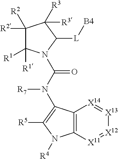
C1([R2])([R2])C([R1])([R1])N(C(N(C2=C([R5])N([R4])C3=C2[X14]=[X13][X12]=[X11]3)[R7])=O)C([L][B4])C1([R3])[R3]
